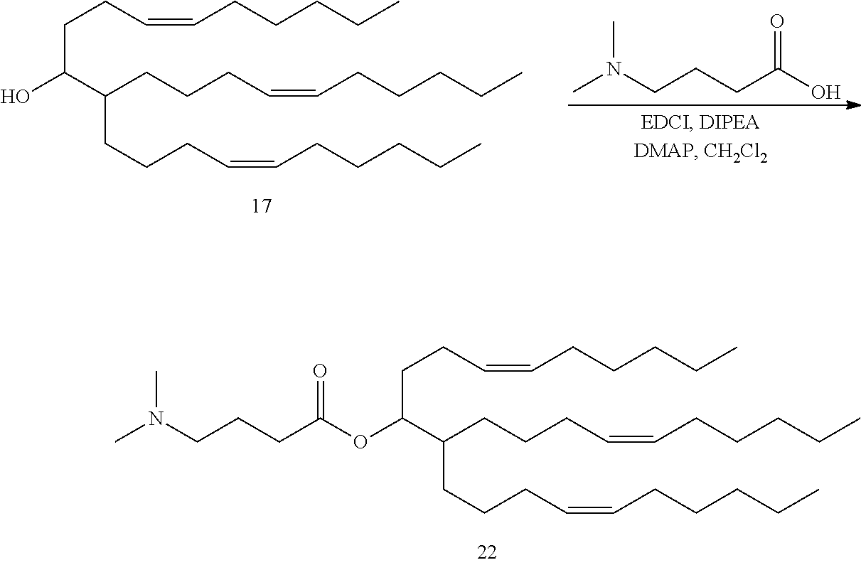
C(CCCC=CCCCCC)(CCCC=CCCCCC)C(CCC=CCCCCC)OC(CCCN(C)C)=O.CN(CCCC(O)=O)C.C(CCCC=CCCCCC)(CCCC=CCCCCC)C(O)CCC=CCCCCC
